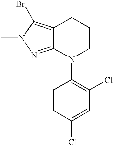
C12=C(Br)N(C)N=C1N(C1=C(Cl)C=C(Cl)C=C1)CCC2
